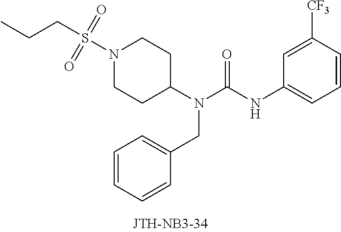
S(N1CCC(N(CC2=CC=CC=C2)C(=O)NC2=CC=CC([CF3])=C2)CC1)(=O)(=O)CCC
